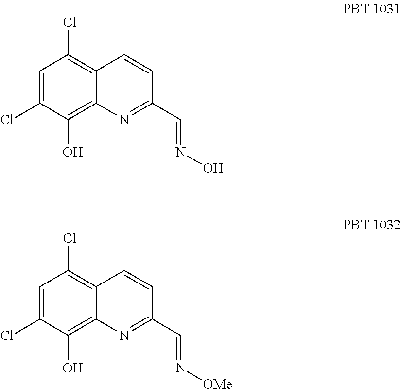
C1=C(Cl)C(O)=C2C(=C1Cl)C=CC(C=NO)=N2.C1=C(Cl)C(O)=C2C(=C1Cl)C=CC(C=N[OMe])=N2
